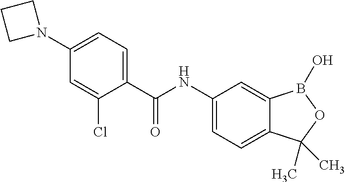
C1(NC(C2=CC=C(N3CCC3)C=C2Cl)=O)=CC=C2C(=C1)B(O)OC2(C)C
